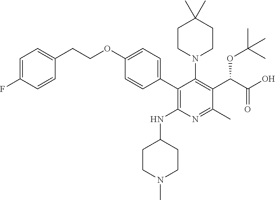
C1=C(F)C=CC(CCOC2=CC=C(C3=C(NC4CCN(C)CC4)N=C(C)C(C(C(O)=O)OC(C)(C)C)=C3N3CCC(C)(C)CC3)C=C2)=C1
